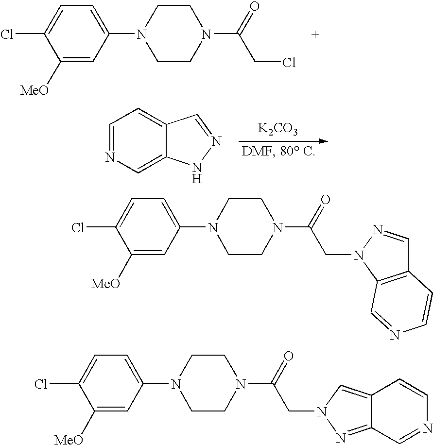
C1([MeO])=CC(N2CCN(C(=O)CCl)CC2)=CC=C1Cl.C1=NC=C2C(=C1)C=NN2.[K2CO3].C1([MeO])=CC(N2CCN(C(=O)CN3N=CC4=C3C=NC=C4)CC2)=CC=C1Cl.C1([MeO])=CC(N2CCN(C(=O)CN3N=C4C(=C3)C=CN=C4)CC2)=CC=C1Cl
